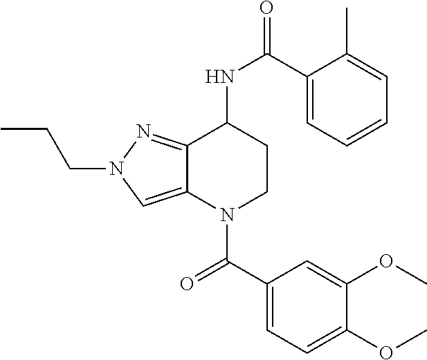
C1(C(NC2CCN(C(C3=CC=C(OC)C(OC)=C3)=O)C3=CN(CCC)N=C23)=O)=CC=CC=C1C
